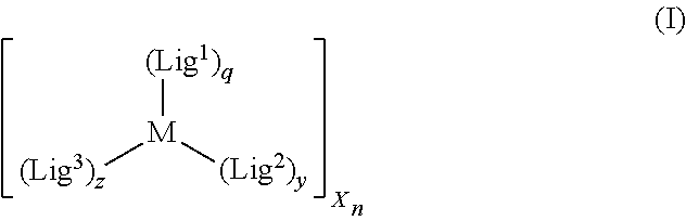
[(Lig1)q][M]([(Lig2)y])[(Lig3)z]
